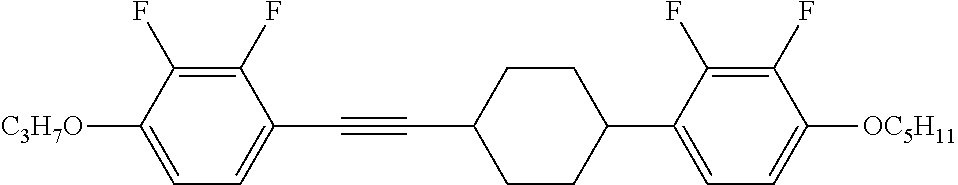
C1(F)=C(F)C([C3H7O])=CC=C1C#CC1CCC(C2=CC=C([OC5H11])C(F)=C2F)CC1
